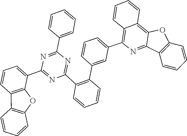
C1(C2=NC(C3=CC=CC=C3)=NC(C3=CC=CC4=C3OC3=C4C=CC=C3)=N2)=C(C2=CC(C3=C4C(=C5C(=N3)C3=C(O5)C=CC=C3)C=CC=C4)=CC=C2)C=CC=C1
